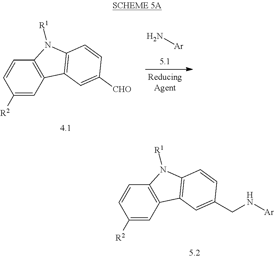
C1([R2])=CC2=C(C=C1)N([R1])C1=C2C=C([CHO])C=C1.N[Ar].C1([R2])=CC2=C(C=C1)N([R1])C1=C2C=C(CN[Ar])C=C1
